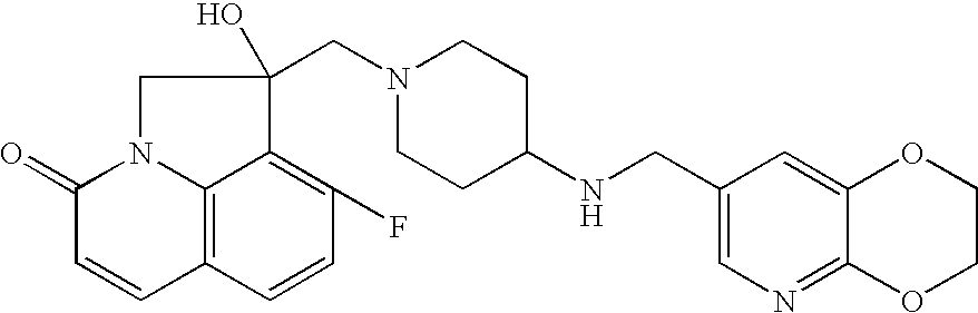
C12=C3C=CC(F)=C1C(CN1CCC(NCC4=CN=C5C(=C4)OCCO5)CC1)(O)CN2C(=O)C=C3
